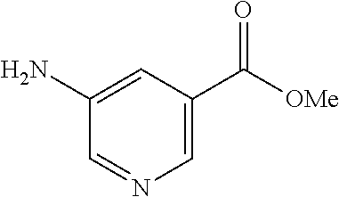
C1=C(C(=O)[OMe])C=C(N)C=N1
